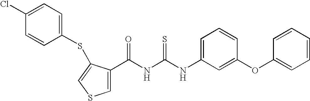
C(NC(NC1=CC=CC(OC2=CC=CC=C2)=C1)=S)(=O)C1=CSC=C1SC1=CC=C(Cl)C=C1
